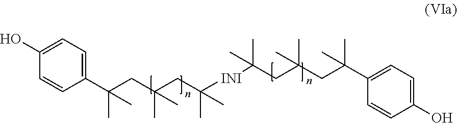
C1(C(CC(CC([INI]C(CC(CC(C2=CC=C(O)C=C2)(C)C)(C)C)(C)C)(C)C)(C)C)(C)C)=CC=C(O)C=C1
